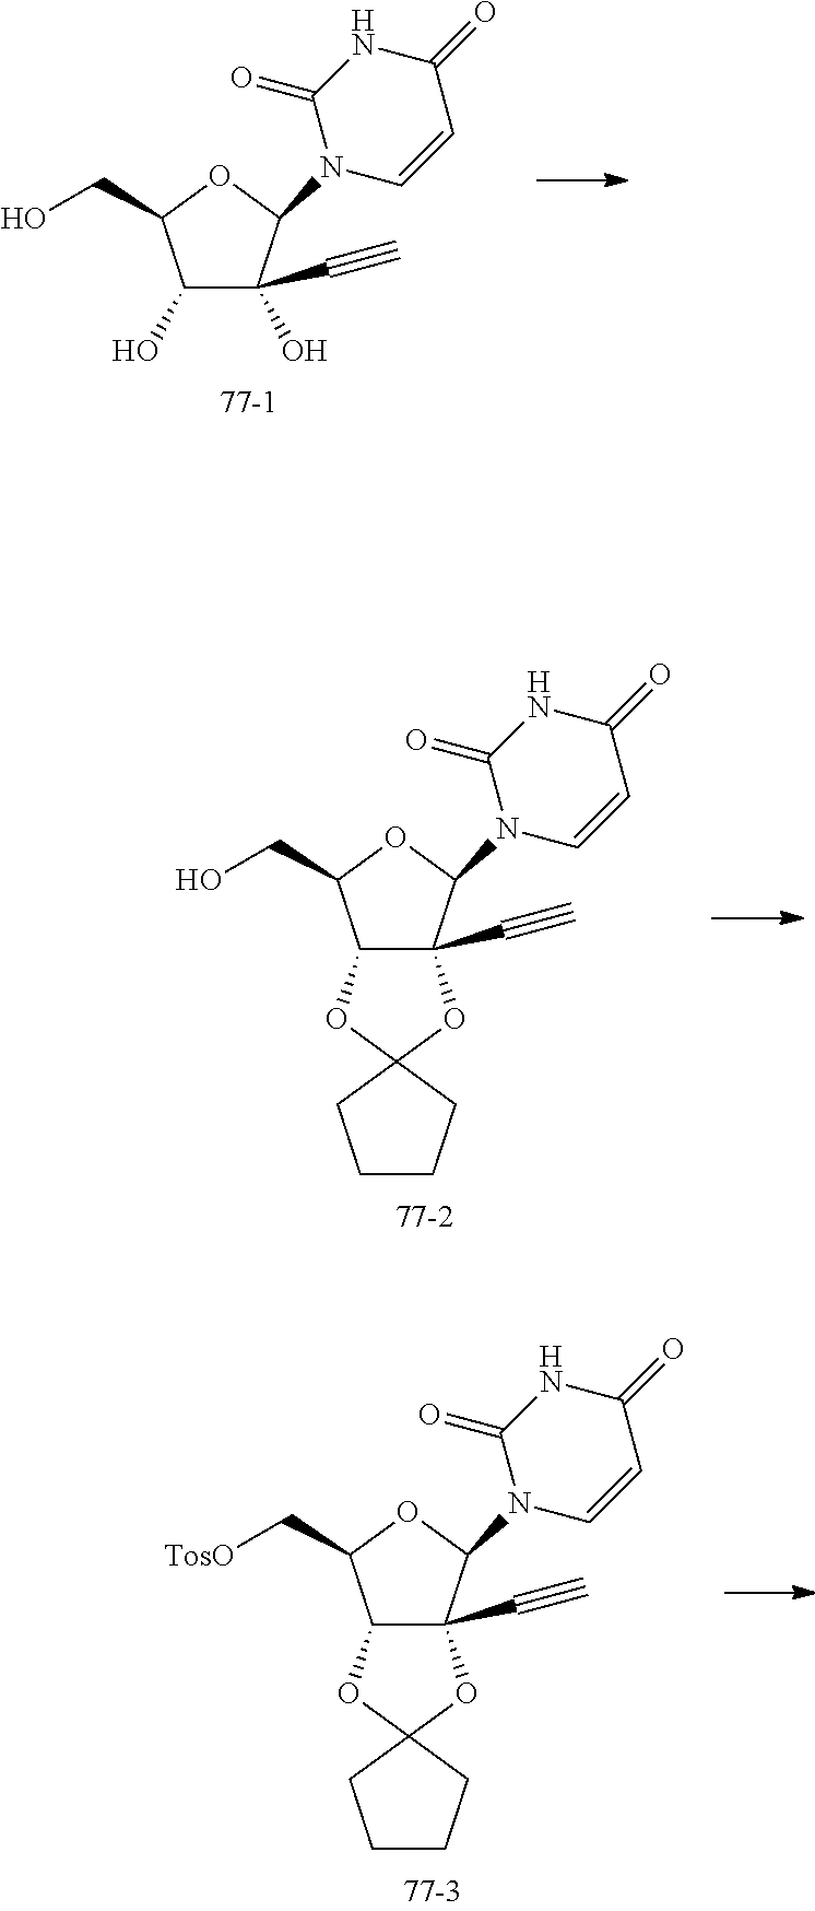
C(C1C2C(C#C)(C(N3C=CC(=O)NC3=O)O1)OC1(O2)CCCC1)[TosO].C(C1C2C(C#C)(C(N3C=CC(=O)NC3=O)O1)OC1(O2)CCCC1)O.C(C1C(O)C(C#C)(O)C(N2C=CC(=O)NC2=O)O1)O
